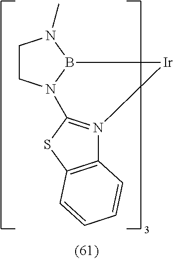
C1CN2B(N1C)[Ir]N1=C2SC2=C1C=CC=C2
